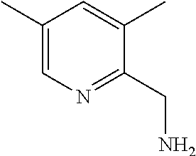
C1(C)=CN=C(CN)C(C)=C1
